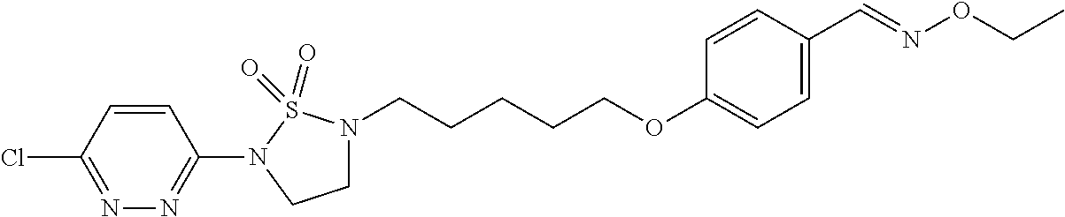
N1(C2=NN=C(Cl)C=C2)CCN(CCCCCOC2=CC=C(C=NOCC)C=C2)S1(=O)=O
